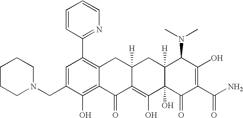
N1(CC2=CC(C3=NC=CC=C3)=C3C(=C2O)C(=O)C2=C(O)C4(O)C([H])(CC2([H])C3)C(N(C)C)C(O)=C(C(N)=O)C4=O)CCCCC1
